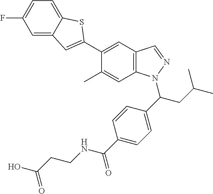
C1(C2=CC3=CC(F)=CC=C3S2)=CC2=C(C=C1C)N(C(CC(C)C)C1=CC=C(C(=O)NCCC(O)=O)C=C1)N=C2
